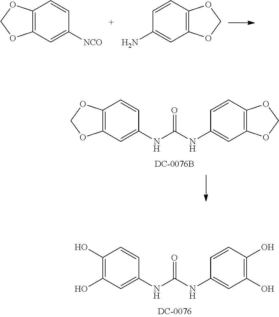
C12=C(C=C([NCO])C=C1)OCO2.C12=C(C=C(N)C=C1)OCO2.C12=C(C=C(NC(NC3=CC4=C(C=C3)OCO4)=O)C=C1)OCO2.C1(O)=C(O)C=C(NC(NC2=CC(O)=C(O)C=C2)=O)C=C1
